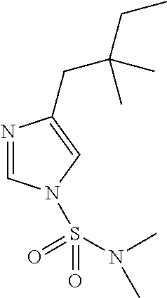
N1=CN(S(=O)(=O)N(C)C)C=C1CC(C)(CC)C
